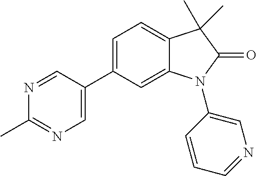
C1=C(C2=CC=C3C(=C2)N(C2=CN=CC=C2)C(=O)C3(C)C)C=NC(C)=N1
